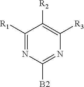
C1([R1])=NC([B2])=NC([R3])=C1[R2]
